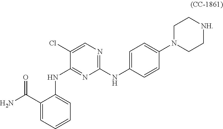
C1(C(N)=O)=CC=CC=C1NC1=NC(NC2=CC=C(N3CC[NH]CC3)C=C2)=NC=C1Cl
